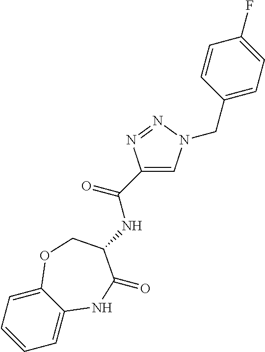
C1=C2C(=CC=C1)OCC(NC(C1=CN(CC3=CC=C(F)C=C3)N=N1)=O)C(=O)N2
